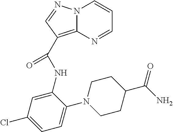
N1=CC=CN2C1=C(C(=O)NC1=CC(Cl)=CC=C1N1CCC(C(=O)N)CC1)C=N2
